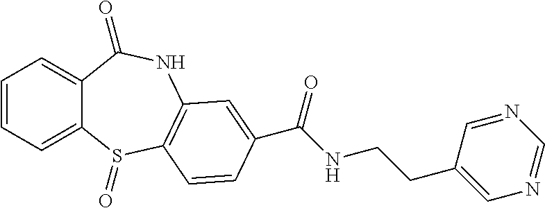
C1=CC=C2C(=C1)C(=O)NC1=C(S2=O)C=CC(C(NCCC2=CN=CN=C2)=O)=C1
